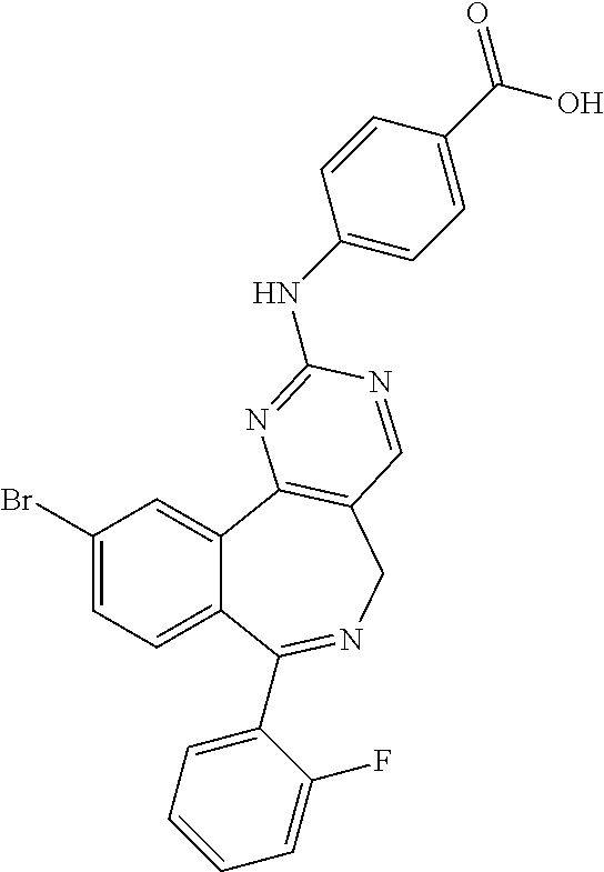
C1(Br)=CC=C2C(=C1)C1=C(CN=C2C2=CC=CC=C2F)C=NC(NC2=CC=C(C(O)=O)C=C2)=N1
